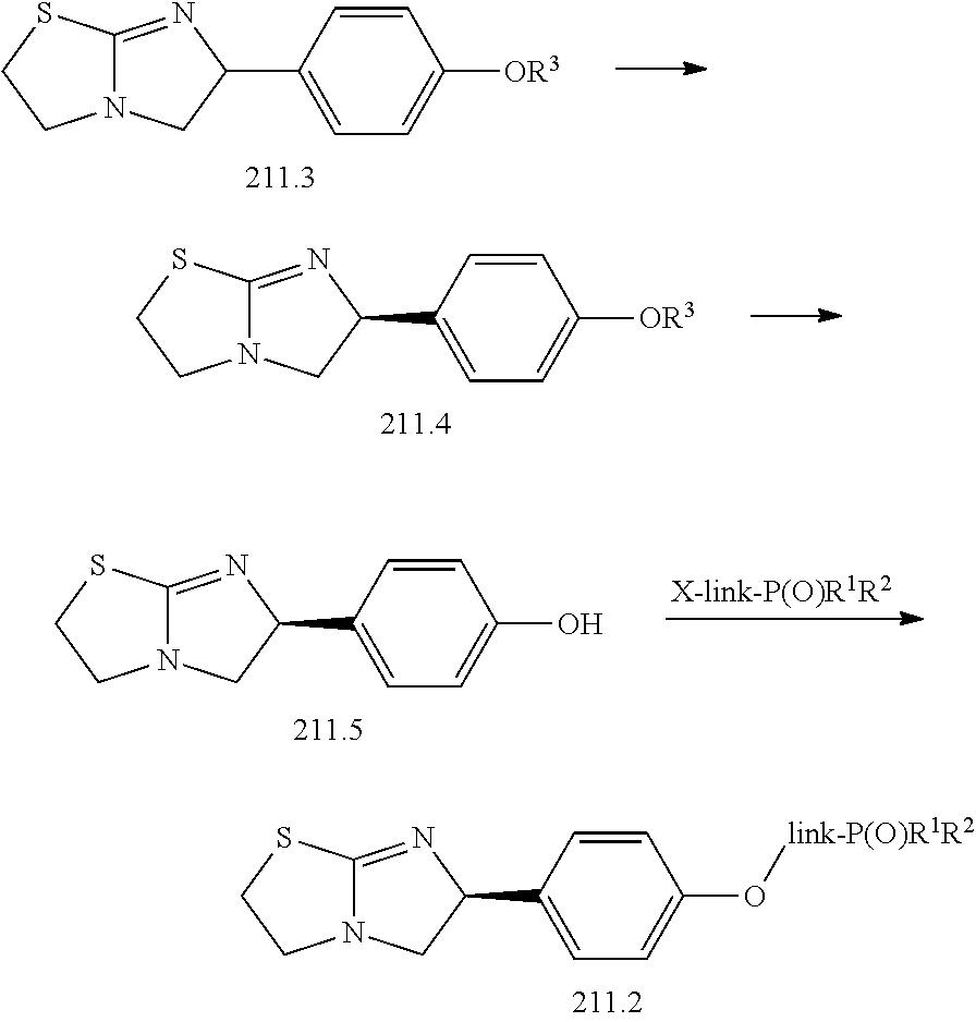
C1=CC(C2N=C3N(C2)CCS3)=CC=C1[OR3].C1=CC(C2N=C3N(C2)CCS3)=CC=C1[OR3].C1=CC(C2N=C3N(C2)CCS3)=CC=C1O.C1=CC(C2N=C3N(C2)CCS3)=CC=C1O[link-P(O)R1R2]
